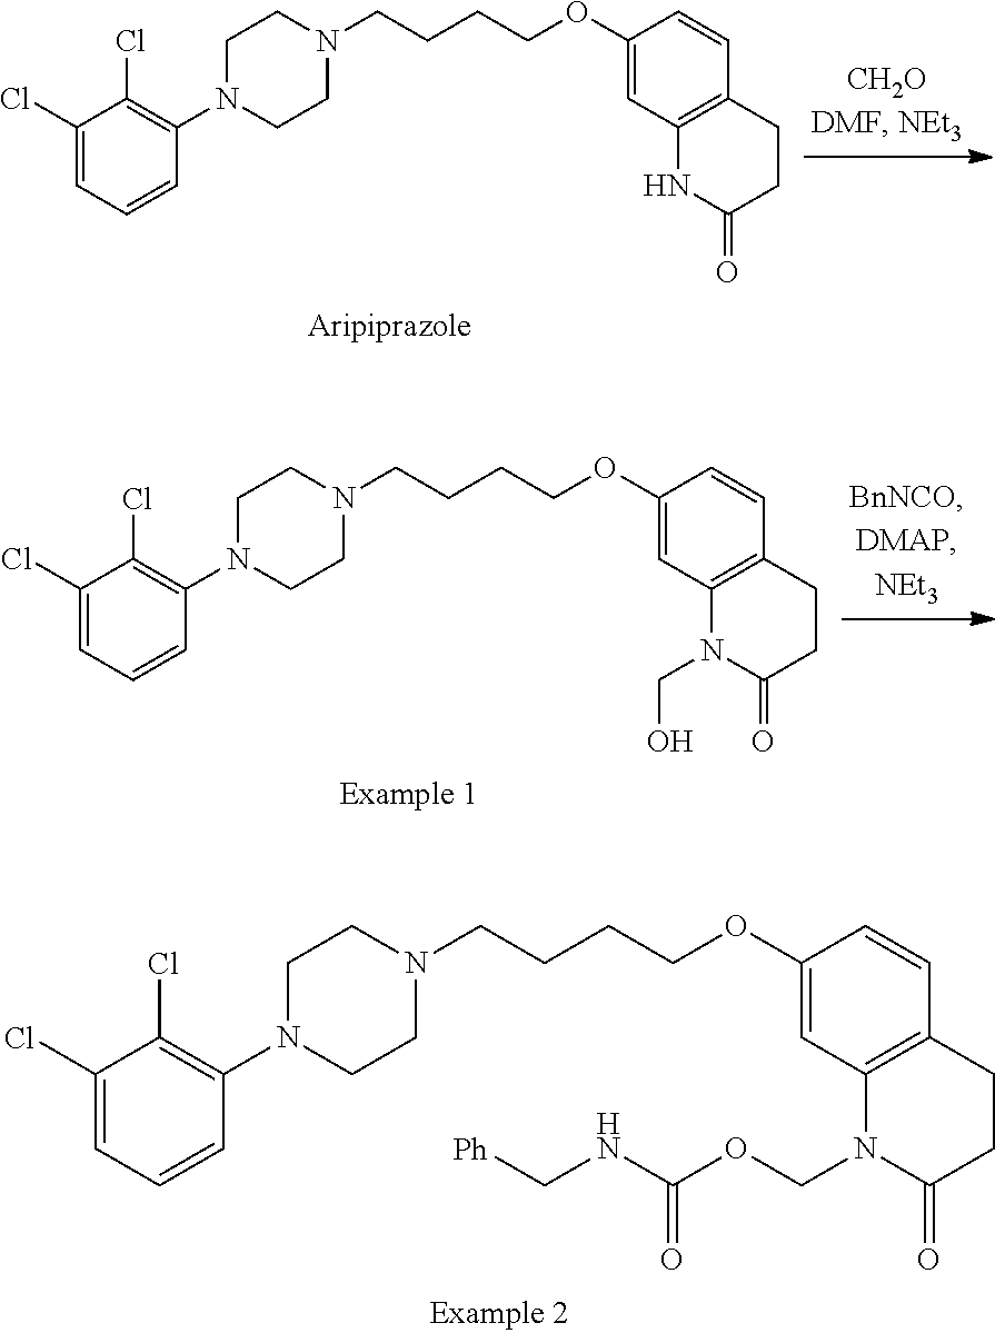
C1(Cl)=CC=CC(N2CCN(CCCCOC3=CC4=C(C=C3)CCC(=O)N4)CC2)=C1Cl.C1(Cl)=CC=CC(N2CCN(CCCCOC3=CC4=C(C=C3)CCC(=O)N4CO)CC2)=C1Cl.C1(Cl)=CC=CC(N2CCN(CCCCOC3=CC4=C(C=C3)CCC(=O)N4COC(NC[Ph])=O)CC2)=C1Cl
